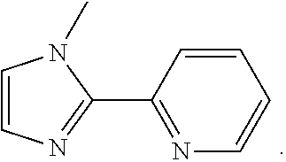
C1=CC=CC(C2=NC=CN2C)=N1
